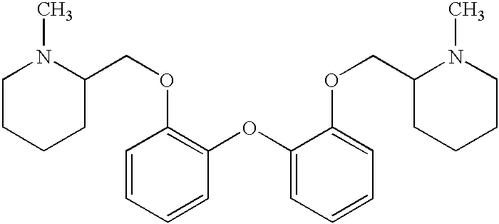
C1=CC=CC(OC2=CC=CC=C2OCC2CCCCN2C)=C1OCC1N(C)CCCC1
